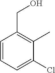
C1=CC=C(Cl)C(C)=C1CO
